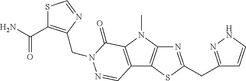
N1=C(CC2=NNC=C2)SC2=C1N(C)C1=C2C=NN(CC2=C(C(N)=O)SC=N2)C1=O
